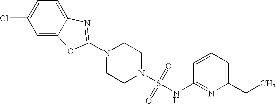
N1(C2=NC3=CC=C(Cl)C=C3O2)CCN(S(=O)(=O)NC2=NC(CC)=CC=C2)CC1
